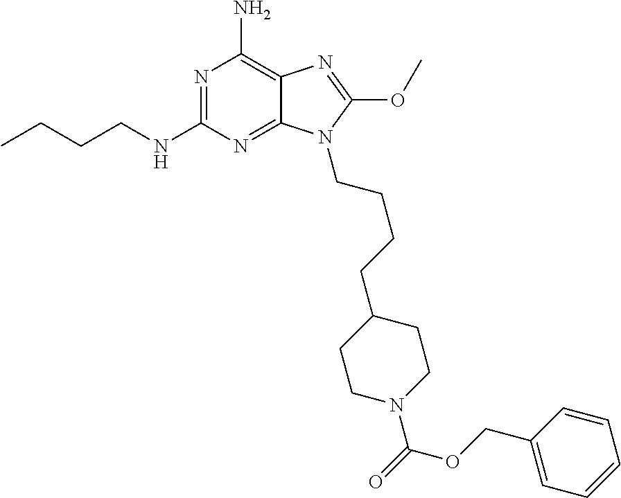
N1=C(NCCCC)N=C2C(=C1N)N=C(OC)N2CCCCC1CCN(C(=O)OCC2=CC=CC=C2)CC1
